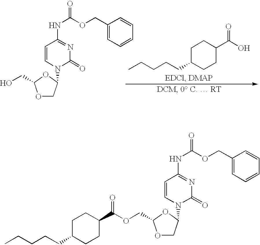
O1CC(N2C(=O)N=C(NC(=O)OCC3=CC=CC=C3)C=C2)OC1COC(C1CCC(CCCCC)CC1)=O.O1CC(N2C(=O)N=C(NC(=O)OCC3=CC=CC=C3)C=C2)OC1CO.C1C(CCCCC)CCC(C(O)=O)C1
